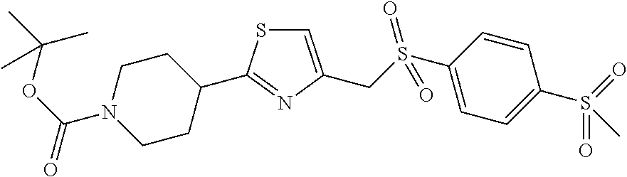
C1=C(CS(C2=CC=C(S(C)(=O)=O)C=C2)(=O)=O)N=C(C2CCN(C(OC(C)(C)C)=O)CC2)S1
